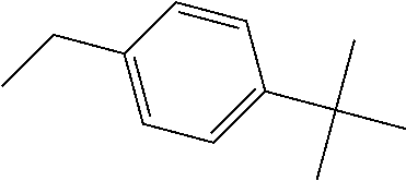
C1=C(CC)C=CC(C(C)(C)C)=C1
